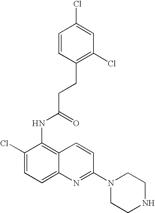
C1=CC(CCC(NC2=C3C(=CC=C2Cl)N=C(N2CCNCC2)C=C3)=O)=C(Cl)C=C1Cl
